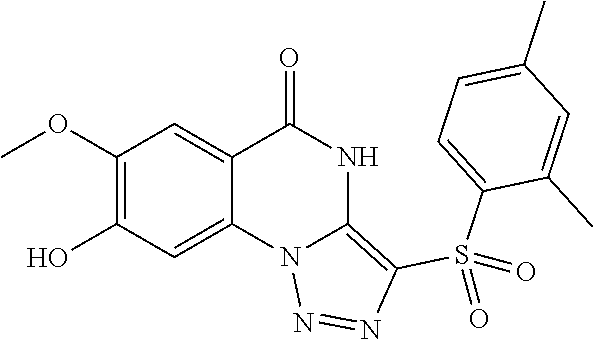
C1(O)=C(OC)C=C2C(=C1)N1C(=C(S(C3=CC=C(C)C=C3C)(=O)=O)N=N1)NC2=O
